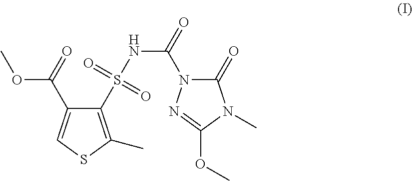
C1(S(NC(=O)N2C(=O)N(C)C(OC)=N2)(=O)=O)=C(C)SC=C1C(=O)OC
